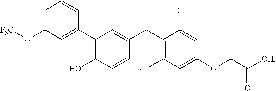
C1(C2=C(O)C=CC(CC3=C(Cl)C=C(OCC([OH])=O)C=C3Cl)=C2)=CC(O[F3C])=CC=C1
